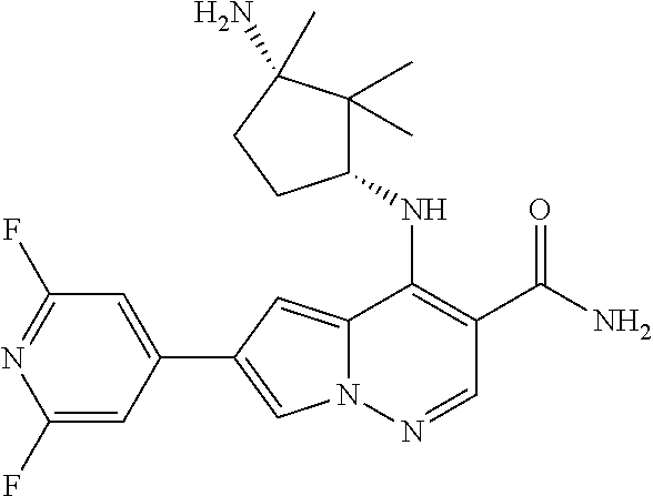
N12C(=CC(C3=CC(F)=NC(F)=C3)=C1)C(NC1C(C)(C)C(N)(C)CC1)=C(C(N)=O)C=N2
